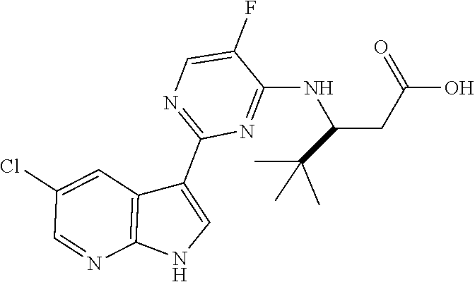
C1(NC(CC(O)=O)C(C)(C)C)=NC(C2=CNC3=C2C=C(Cl)C=N3)=NC=C1F
